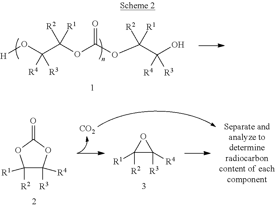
[H]OC(C(OC(OC(C(O)([R4])[R3])([R2])[R1])=O)([R2])[R1])([R4])[R3].[CO2].C1([R1])([R2])C([R4])([R3])OC(=O)O1.C1([R1])([R2])C([R4])([R3])O1
